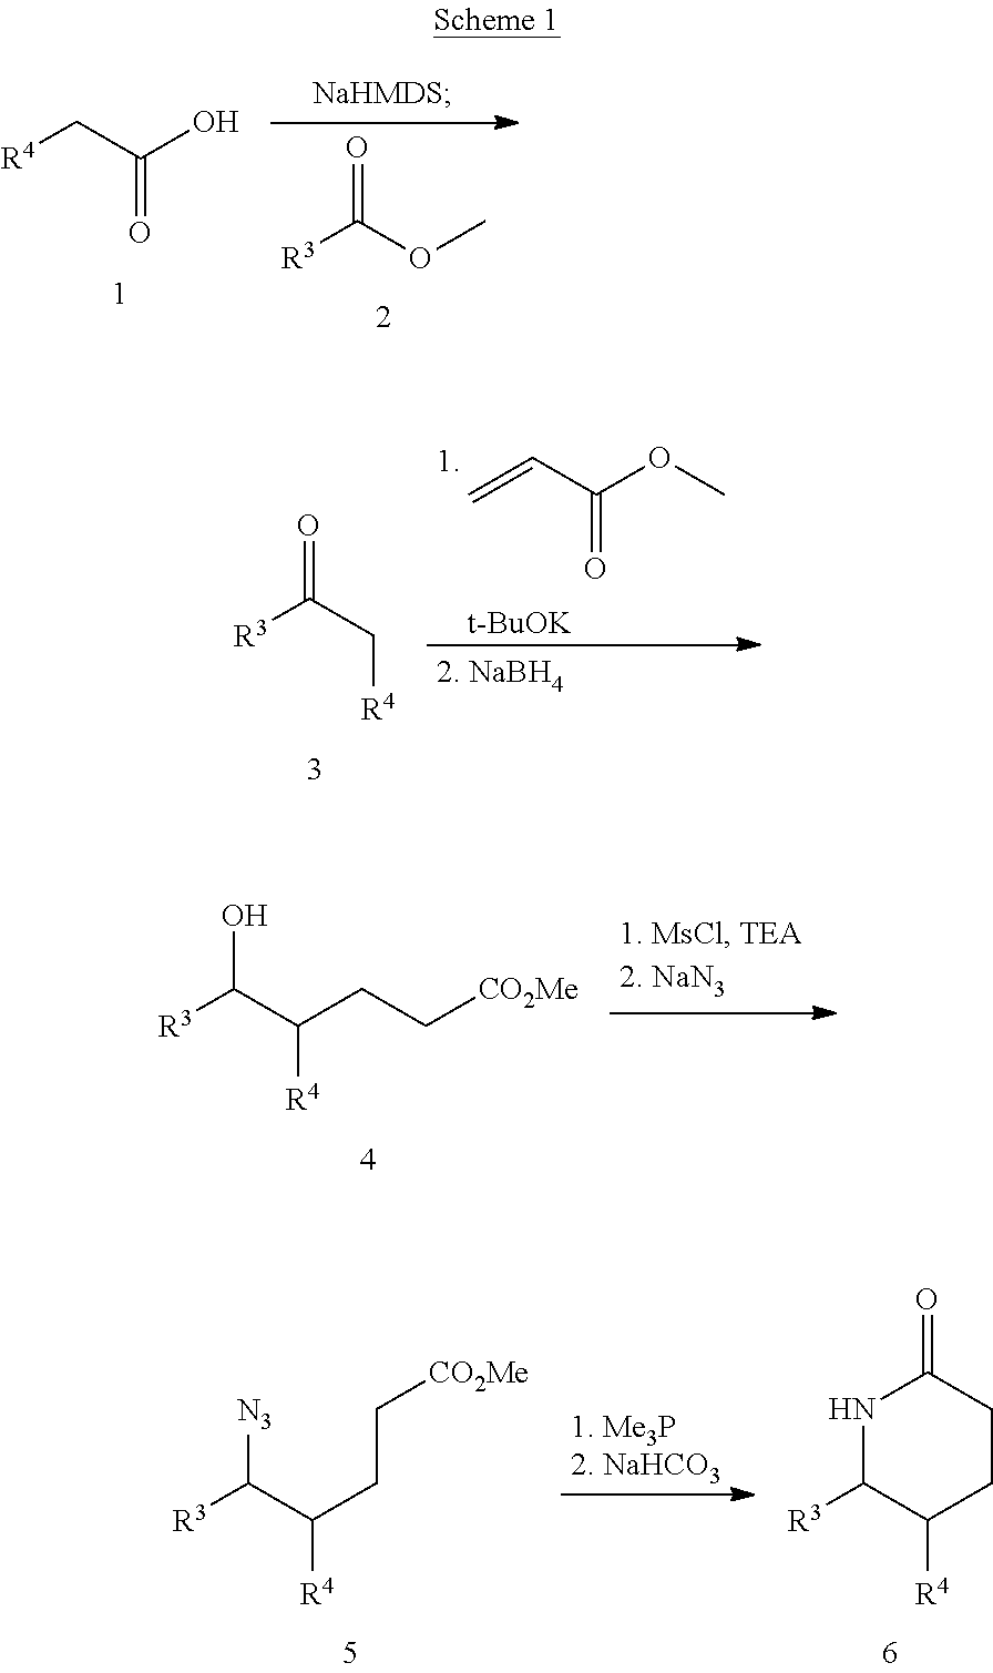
[R3]C(OC)=O.[R4]CC(O)=O.C=CC(OC)=O.[t-BuOK].[R3]C(C[R4])=O.[R3]C(C(CC[CO2Me])[R4])O.[R3]C(C(CC[CO2Me])[R4])[N3].N1C([R3])C([R4])CCC1=O
